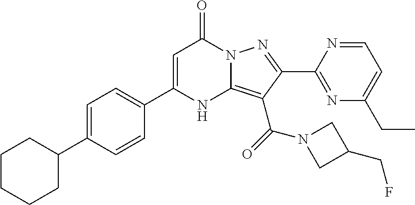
C1=C(C2CCCCC2)C=CC(C2=CC(=O)N3C(=C(C(=O)N4CC(CF)C4)C(C4=NC(CC)=CC=N4)=N3)N2)=C1
